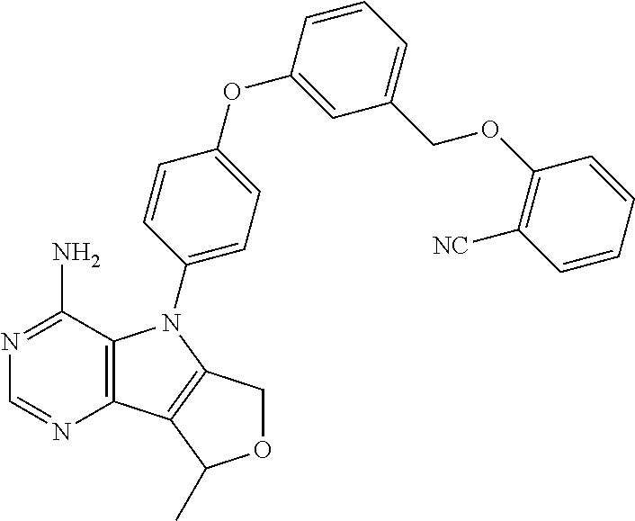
C12=C(C(N)=NC=N1)N(C1=CC=C(OC3=CC(COC4=C([NC])C=CC=C4)=CC=C3)C=C1)C1=C2C(C)OC1
